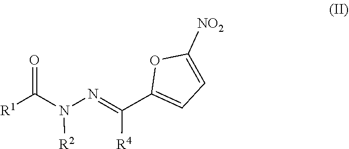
N([R2])(C(=O)[R1])N=C(C1=CC=C([NO2])O1)[R4]
